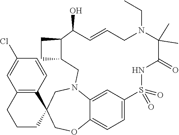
C12=CC3=CC=C1OCC1(CN2CC2CCC2C(O)C=CCN(CC)C(C)(C)C(=O)NS3(=O)=O)C2=C(CCC1)C=C(Cl)C=C2
